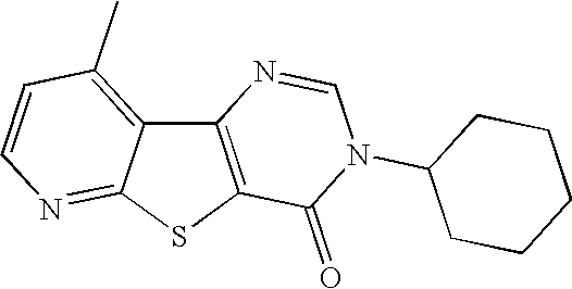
C12=C(SC3=NC=CC(C)=C13)C(=O)N(C1CCCCC1)C=N2
